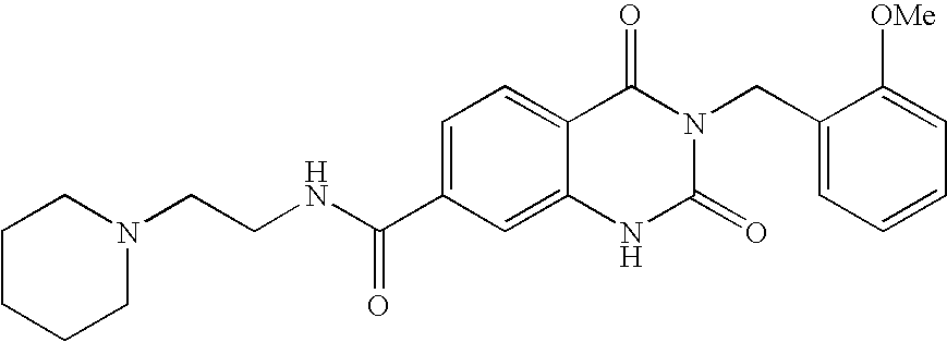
N1(CCNC(C2=CC=C3C(=C2)NC(=O)N(CC2=CC=CC=C2[OMe])C3=O)=O)CCCCC1
